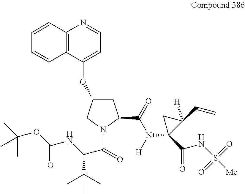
C12=C(C(OC3CC(C(=O)N([H])C4(C(=O)NS(=O)(=O)[Me])C(C=C)([H])C4)N(C(=O)C(NC(OC(C)(C)C)=O)C(C)(C)C)C3)=CC=N1)C=CC=C2
